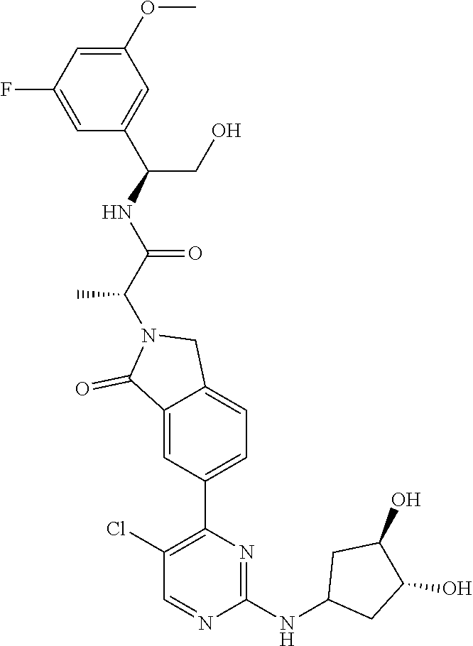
C1(Cl)=C(C2=CC=C3C(=C2)C(=O)N(C(C(=O)NC(CO)C2=CC(OC)=CC(F)=C2)C)C3)N=C(NC2CC(O)C(O)C2)N=C1
